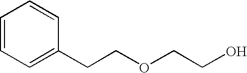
C1=CC=C(CCOCCO)C=C1
